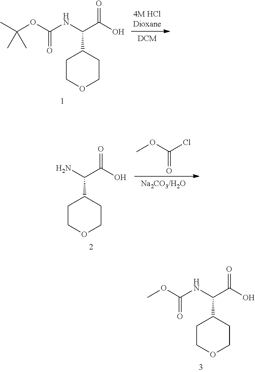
C1COCCC1C(NC(OC(C)(C)C)=O)C(O)=O.COC(Cl)=O.C1COCCC1C(N)C(O)=O.C1COCCC1C(NC(OC)=O)C(O)=O
